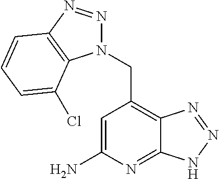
C1=C(N)N=C2C(=C1CN1N=NC3=C1C(Cl)=CC=C3)N=NN2
